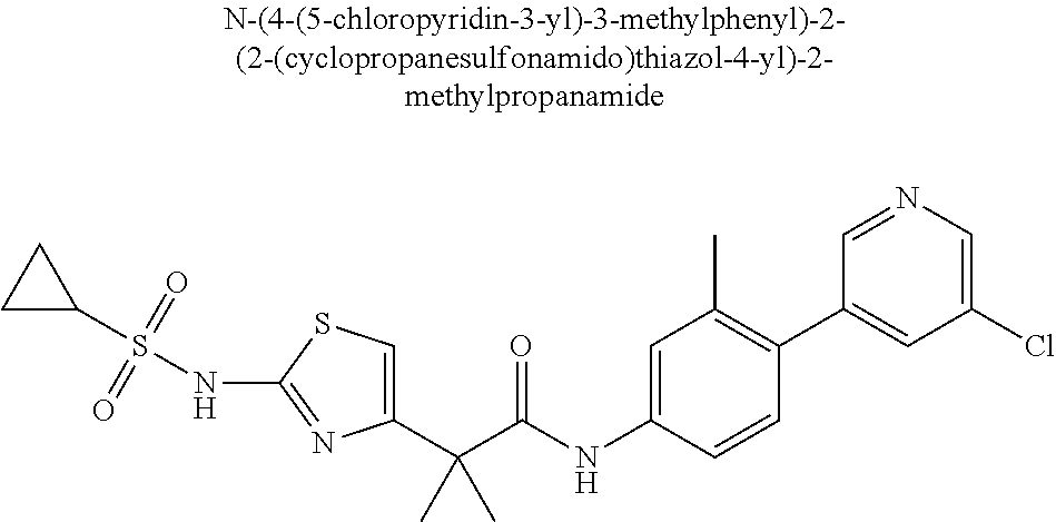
C1(C(C(NC2=CC(C)=C(C3=CC(Cl)=CN=C3)C=C2)=O)(C)C)=CSC(NS(=O)(=O)C2CC2)=N1
